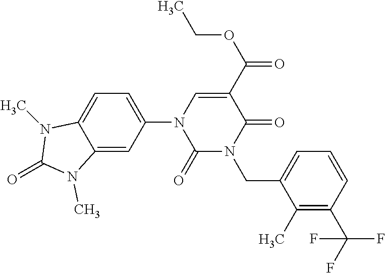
C1(N2C(=O)N(CC3=CC=CC(C(F)(F)F)=C3C)C(=O)C(C(OCC)=O)=C2)=CC=C2C(=C1)N(C)C(=O)N2C
